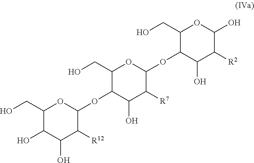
C1(CO)C(O)C(O)C([R12])C(OC2C(O)C([R7])C(OC3C(O)C([R2])C(O)OC3CO)OC2CO)O1
